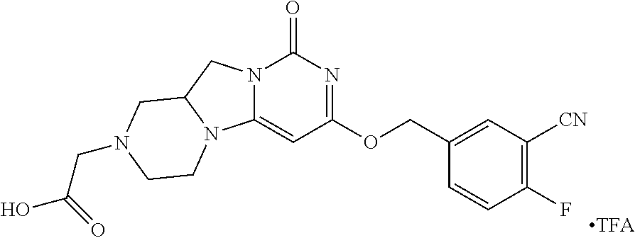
N12C(=CC(OCC3=CC([CN])=C(F)C=C3)=NC1=O)N1C(C2)CN(CC(O)=O)CC1
